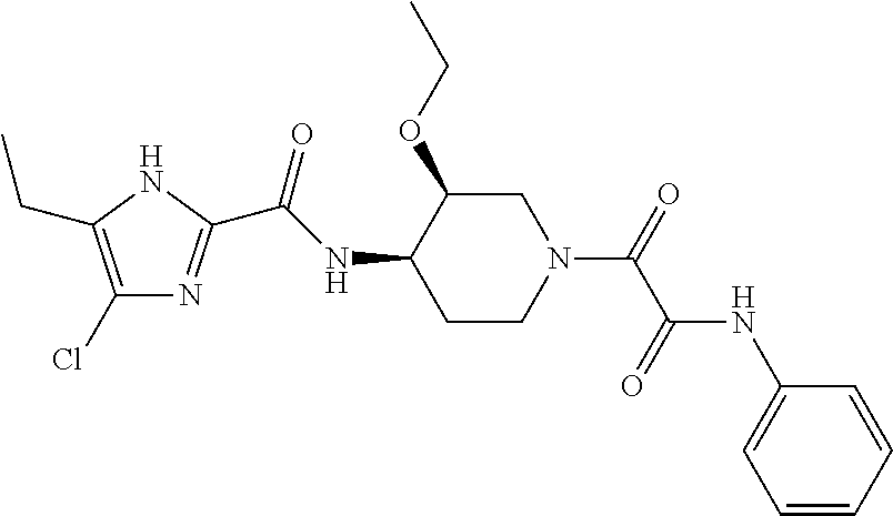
C1(Cl)=C(CC)NC(C(NC2CCN(C(=O)C(=O)NC3=CC=CC=C3)CC2OCC)=O)=N1
